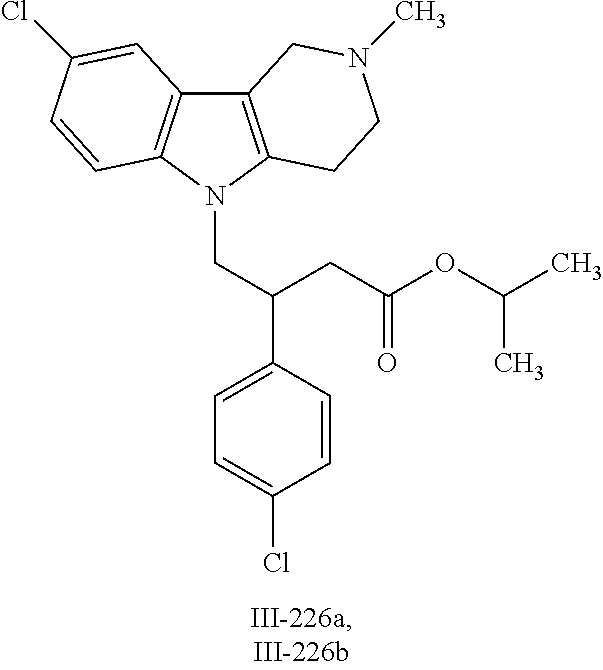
C12=C(N(CC(C3=CC=C(Cl)C=C3)CC(OC(C)C)=O)C3=C1C=C(Cl)C=C3)CCN(C)C2
